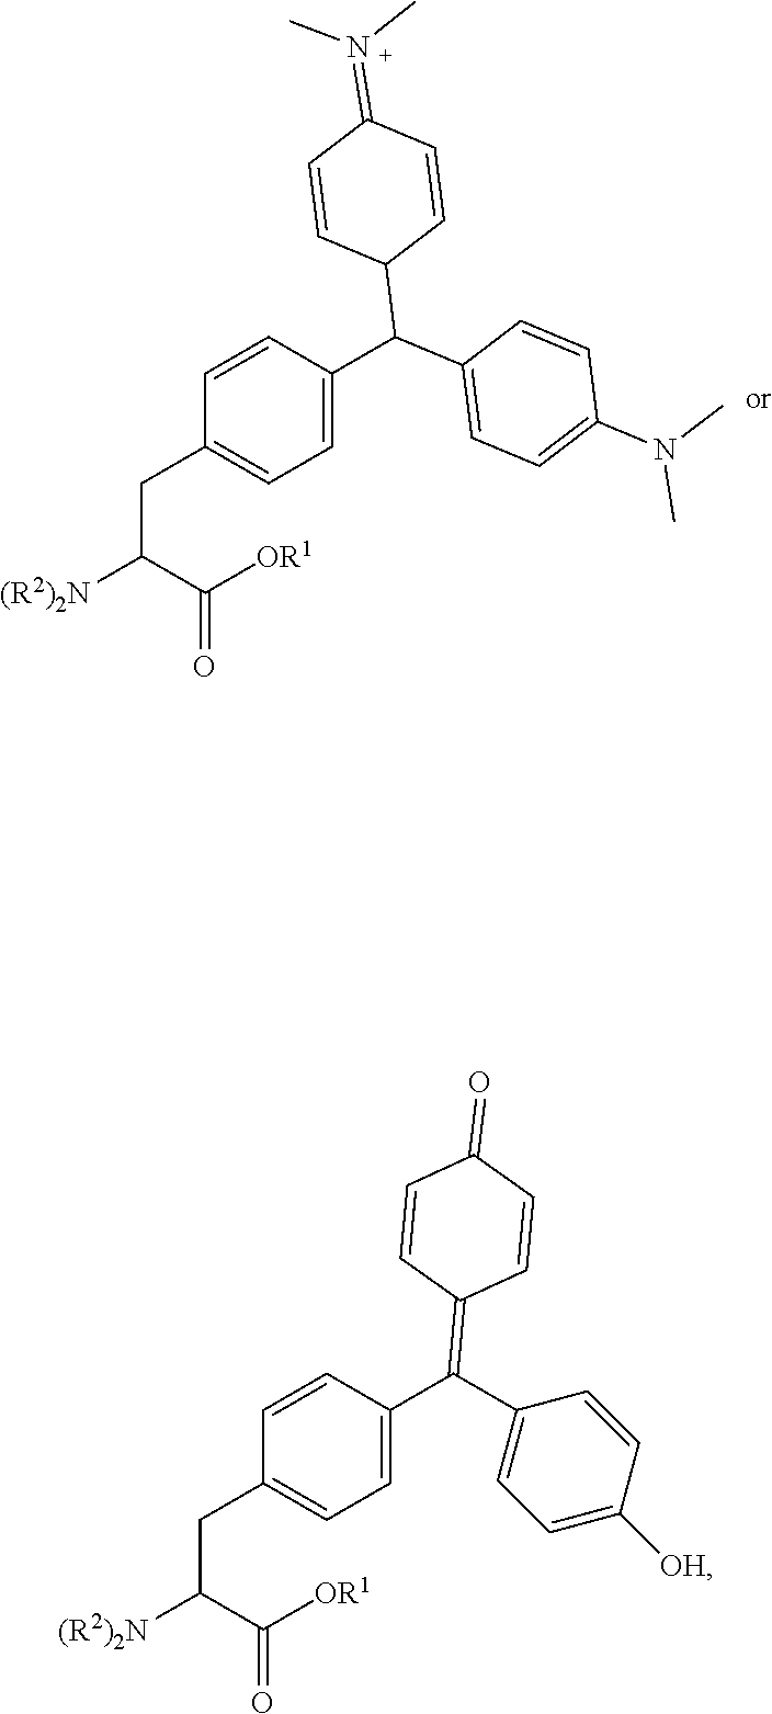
C(C(C([OR1])=O)[(R2)2N])C1=CC=C(C(C2C=CC(=N(C)C)C=C2)C2=CC=C(N(C)C)C=C2)C=C1.C(C(C([OR1])=O)[(R2)2N])C1=CC=C(C(C2=CC=C([OH])C=C2)=C2C=CC(=O)C=C2)C=C1
